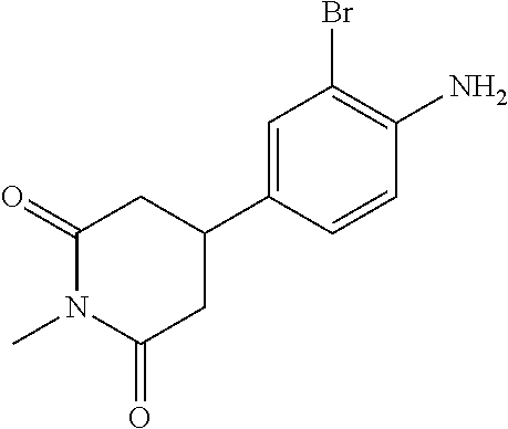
C1(=O)N(C)C(=O)CC(C2=CC(Br)=C(N)C=C2)C1
